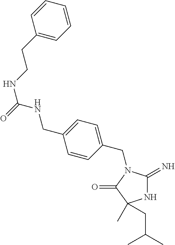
N1C(=N)N(CC2=CC=C(CNC(NCCC3=CC=CC=C3)=O)C=C2)C(=O)C1(C)CC(C)C
